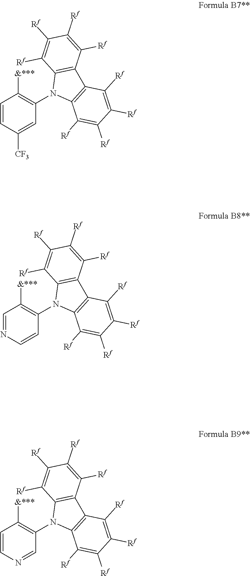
C1=CC([CF3])=CC(N2C3=C(C4=C2C([Rf])=C([Rf])C([Rf])=C4[Rf])C([Rf])=C([Rf])C([Rf])=C3[Rf])=C1[&***].C1=NC=CC(N2C3=C(C4=C2C([Rf])=C([Rf])C([Rf])=C4[Rf])C([Rf])=C([Rf])C([Rf])=C3[Rf])=C1[&***].C1=CN=CC(N2C3=C(C4=C2C([Rf])=C([Rf])C([Rf])=C4[Rf])C([Rf])=C([Rf])C([Rf])=C3[Rf])=C1[&***]
